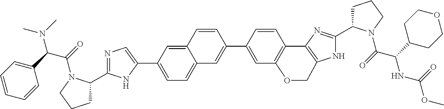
N1=C(C2CCCN2C(C(C2=CC=CC=C2)N(C)C)=O)NC(C2=CC=C3C(=C2)C=CC(C2=CC4=C(C=C2)C2=C(NC(C5CCCN5C(C(C5CCOCC5)NC(OC)=O)=O)=N2)CO4)=C3)=C1
